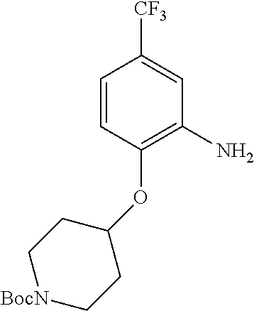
C1=CC(OC2CC[BocN]CC2)=C(N)C=C1[CF3]
